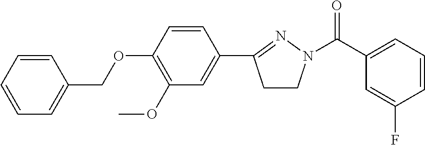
C1=CC(COC2=C(OC)C=C(C3=NN(C(C4=CC=CC(F)=C4)=O)CC3)C=C2)=CC=C1
